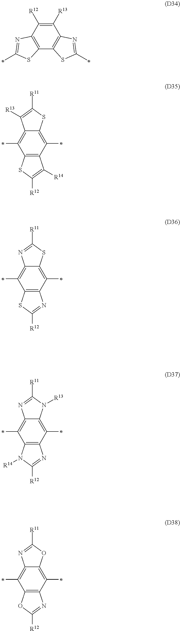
C1([R13])=C([R12])C2=C(C3=C1N=C(C)S3)SC(C)=N2.C12=C(C(C)=C3C(=C1C)C([R13])=C([R11])S3)C([R14])=C([R12])S2.C12=C(C(C)=C3C(=C1C)N=C([R11])S3)N=C([R12])S2.C12=C(C(C)=C3C(=C1C)N([R13])C([R11])=N3)N([R14])C([R12])=N2.C12=C(C(C)=C3C(=C1C)OC([R11])=N3)OC([R12])=N2
